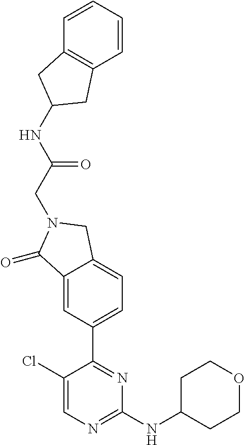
C1CC(NC2=NC=C(Cl)C(C3=CC=C4C(=C3)C(=O)N(CC(NC3CC5=C(C3)C=CC=C5)=O)C4)=N2)CCO1
